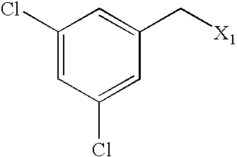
C1(Cl)=CC(Cl)=CC(C[X1])=C1
